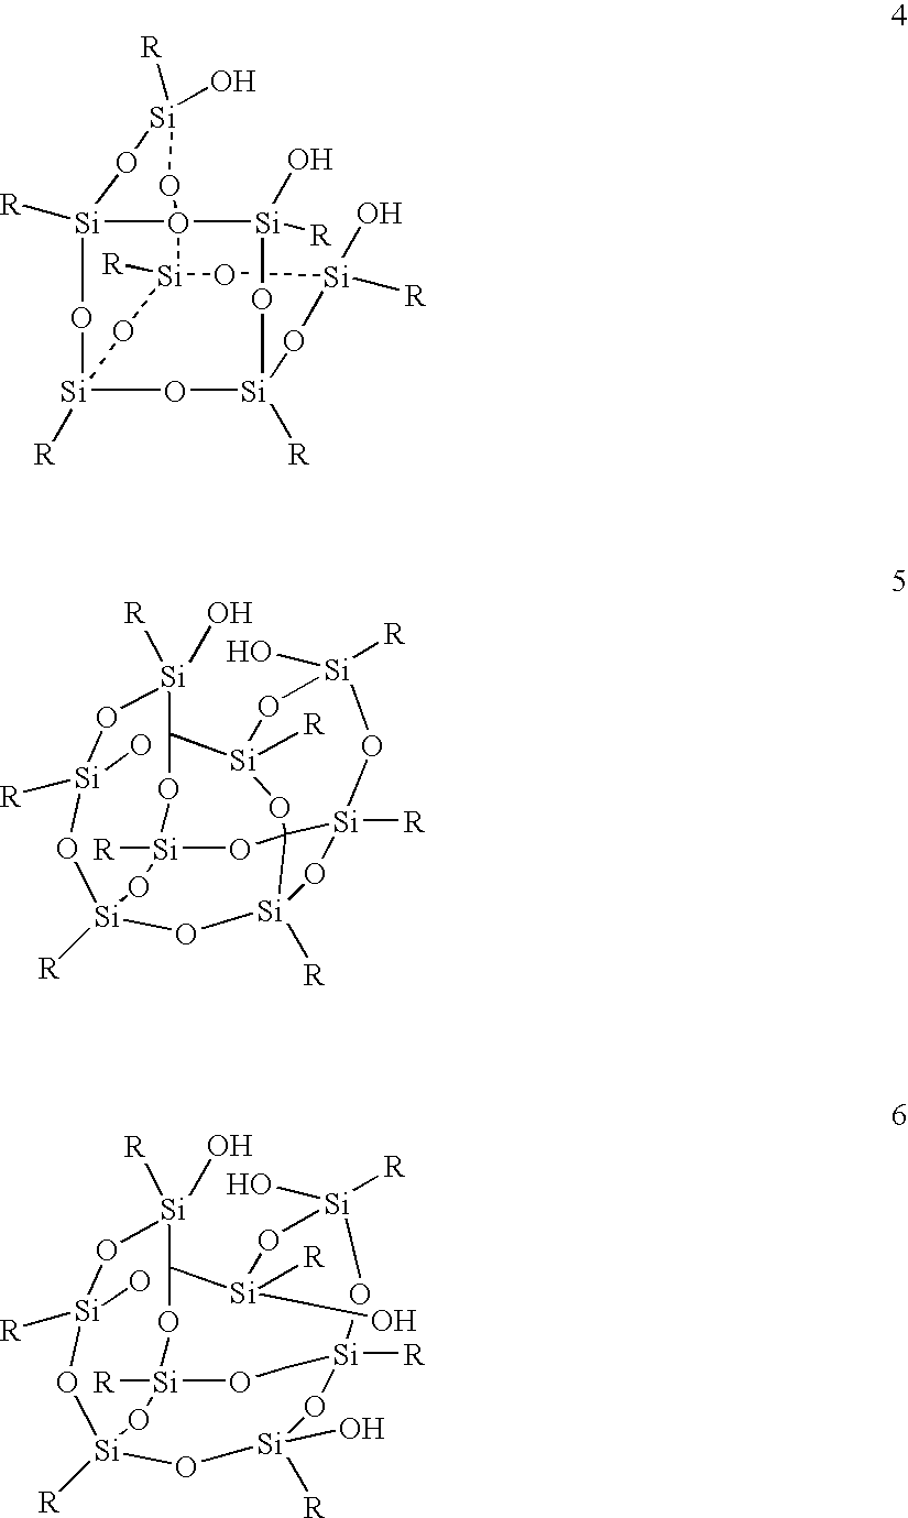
O1[Si](O)([R])O[Si]2([R])O[Si]3([R])O[Si]4([R])O[Si]([R])(O)OO4([Si](O)([R])O2)[Si]1([R])O3.[Si]12([R])O[Si]3([R])O[Si]4([R])O[Si]([R])(O)O[Si]5([R])OC34O[Si]([R])(O1)OC5[Si]([R])(O)O[Si]([R])(O)O2.[Si]12([R])O[Si]([R])(O)O[Si]3([R])O[Si]([R])(O)O[Si]([R])(O)C([Si]([R])(O)O[Si]([R])(O)O1)O[Si]([R])(O2)OC3
